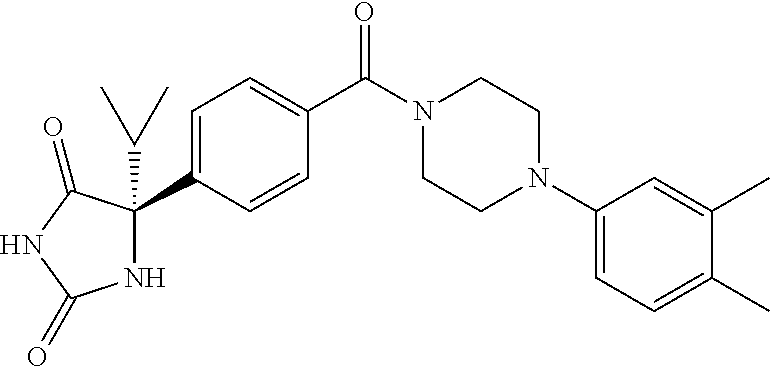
C1=C(C2(C(C)C)NC(=O)NC2=O)C=CC(C(N2CCN(C3=CC=C(C)C(C)=C3)CC2)=O)=C1
